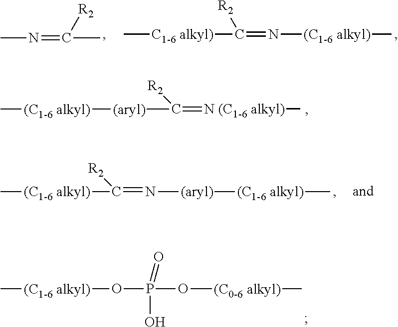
CN=C(C)[R2].C[C1-6 alkyl)]C(=N[(C1-6 alkyl)]C)[R2].[N (C1-6 alkyl)](C)=C([(aryl)][(C1-6 alkyl)]C)[R2].[(C1-6 alkyl)](C)C(=N[(aryl)][(C1-6 alkyl)]C)[R2].[(C1-6 alkyl)](C)OP(O[(C0-6 alkyl)]C)(=O)O
